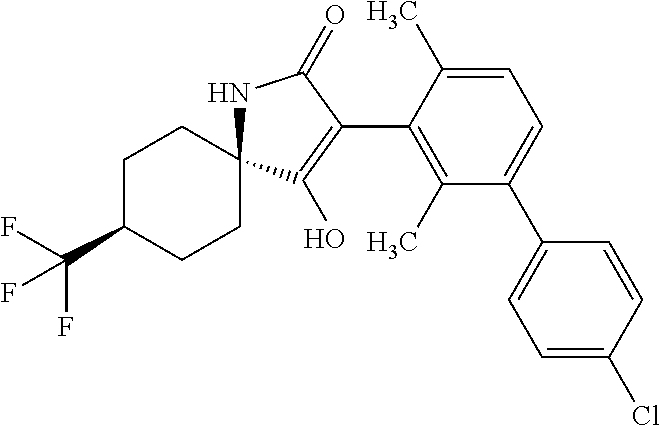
C1=C(C)C(C2=C(O)C3(NC2=O)CCC(C(F)(F)F)CC3)=C(C)C(C2=CC=C(Cl)C=C2)=C1
